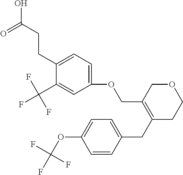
C1(OCC2=C(CC3=CC=C(OC(F)(F)F)C=C3)CCOC2)=CC=C(CCC(O)=O)C(C(F)(F)F)=C1
